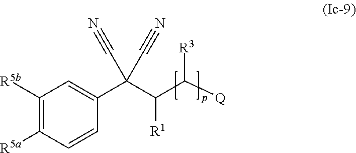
C(C(C([Q])[R3])[R1])(C#N)(C#N)C1=CC([R5b])=C([R5a])C=C1
